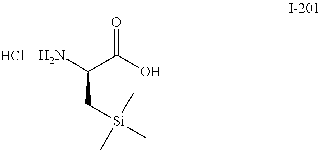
O=C(O)C(N)C[Si](C)(C)C.Cl
